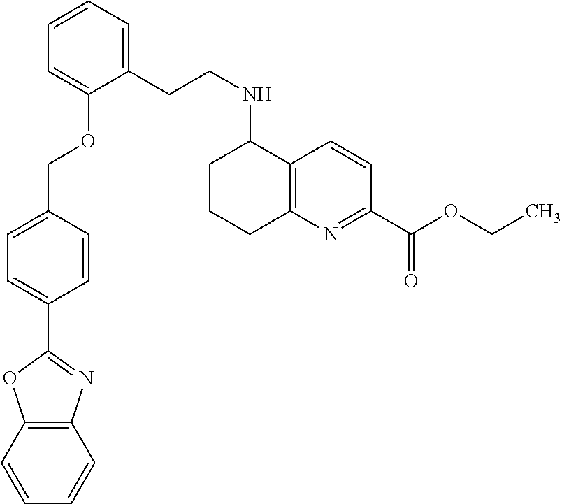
C1=CC2=C(C=C1)N=C(C1=CC=C(COC3=CC=CC=C3CCNC3CCCC4=C3C=CC(C(OCC)=O)=N4)C=C1)O2
